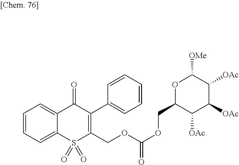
C1=CC=C2C(=C1)C(=O)C(C1=CC=CC=C1)=C(COC(OCC1C([OAc])C([OAc])C([OAc])C([OMe])O1)=O)S2(=O)=O
